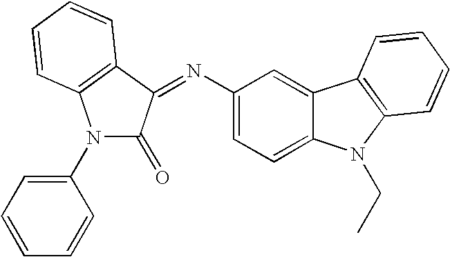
C1(N=C2C(=O)N(C3=CC=CC=C3)C3=C2C=CC=C3)=CC=C2C(=C1)C1=C(N2CC)C=CC=C1
